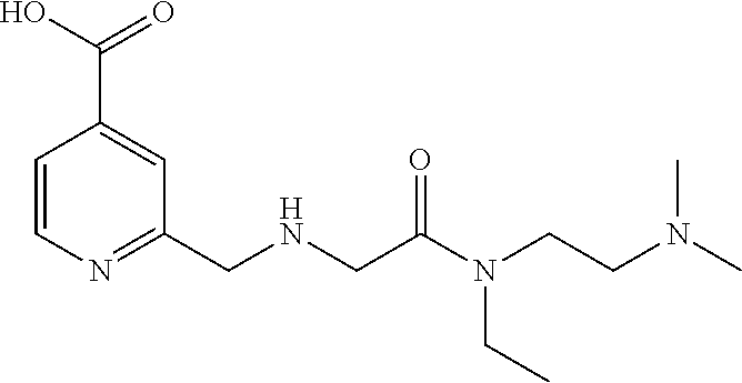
C1=CN=C(CNCC(N(CCN(C)C)CC)=O)C=C1C(O)=O
